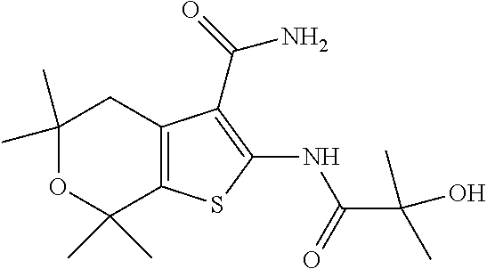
C1(C)(C)OC(C)(C)C2=C(C1)C(C(N)=O)=C(NC(=O)C(O)(C)C)S2
